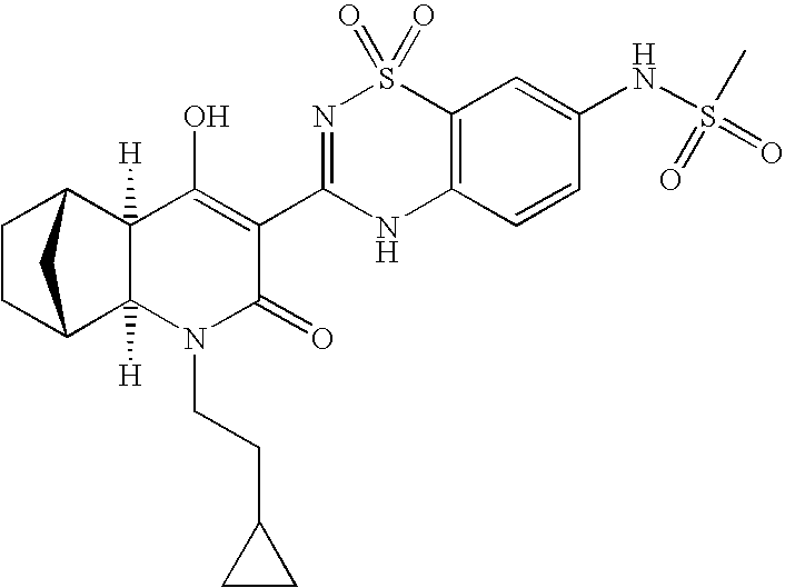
C1=CC2=C(C=C1NS(C)(=O)=O)S(=O)(=O)N=C(C1=C(O)C3([H])C4CCC(C3([H])N(CCC3CC3)C1=O)C4)N2
